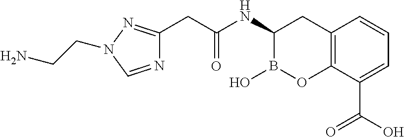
C12=C(C(C(O)=O)=CC=C1)OB(O)C(NC(CC1=NN(CCN)C=N1)=O)C2
